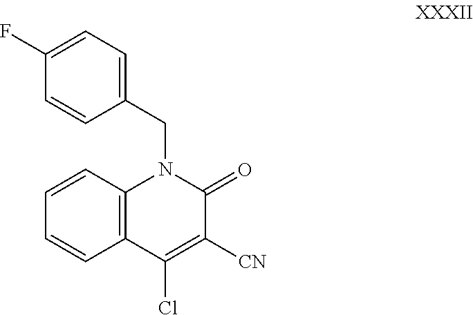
C12=C(N(CC3=CC=C(F)C=C3)C(=O)C([CN])=C1Cl)C=CC=C2
